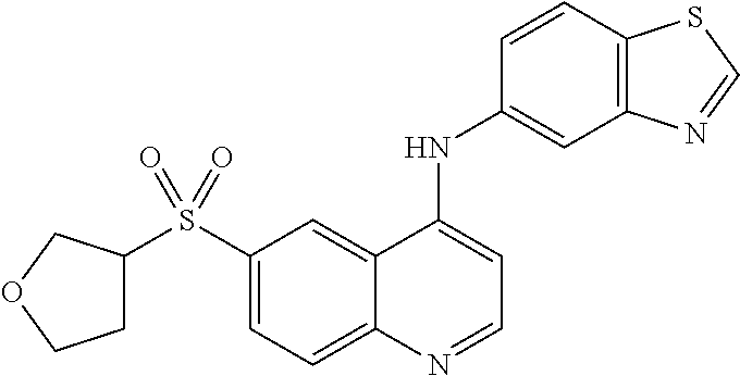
C1(S(C2CCOC2)(=O)=O)=CC=C2C(=C1)C(NC1=CC3=C(C=C1)SC=N3)=CC=N2
